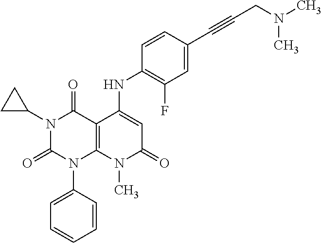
C1(NC2=CC(=O)N(C)C3=C2C(=O)N(C2CC2)C(=O)N3C2=CC=CC=C2)=C(F)C=C(C#CCN(C)C)C=C1
